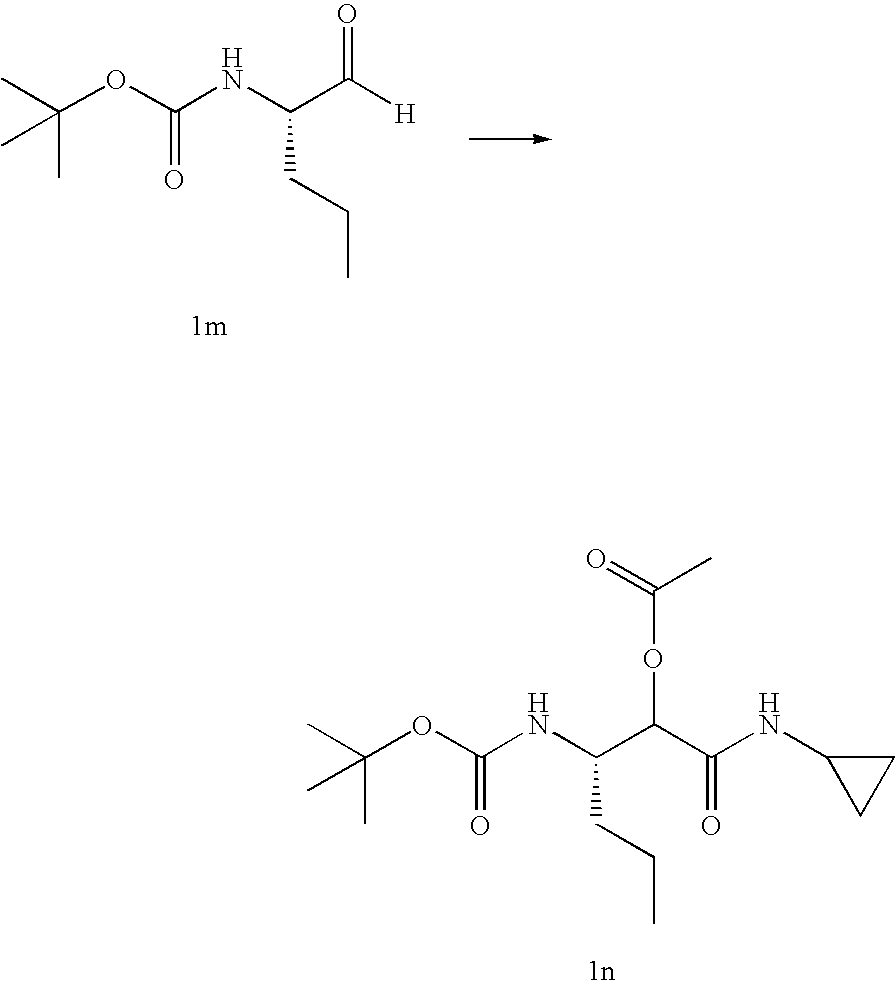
C(OC(NC(C(C(NC1CC1)=O)OC(C)=O)CCC)=O)(C)(C)C.C(OC(NC(C([H])=O)CCC)=O)(C)(C)C
